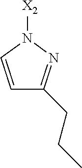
N1([X2])C=CC(CCC)=N1
